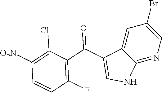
C1=C(C(C2=C(F)C=CC([O2N])=C2Cl)=O)C2=CC(Br)=CN=C2N1
